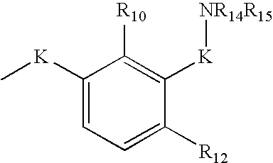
C1=C([R12])C([K][NR14R15])=C([R10])C([K]C)=C1
